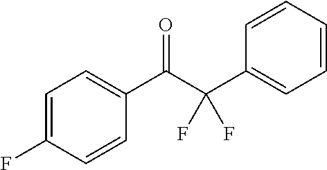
C1=C(F)C=CC(C(C(C2=CC=CC=C2)(F)F)=O)=C1
